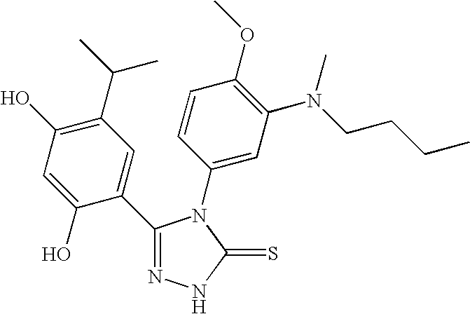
C1(C2=CC(C(C)C)=C(O)C=C2O)=NNC(=S)N1C1=CC(N(CCCC)C)=C(OC)C=C1
